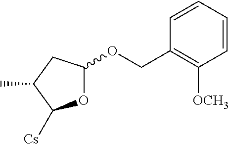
O1C(OCC2=C([OCH3])C=CC=C2)CC(C)C1[Cs]
